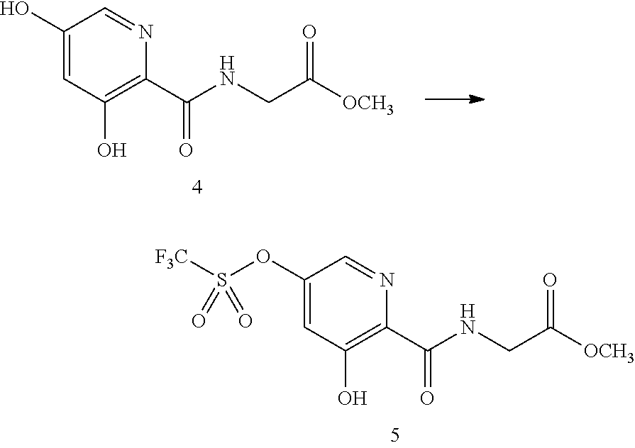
C1(O)=CC(O)=C(C(NCC([OCH3])=O)=O)N=C1.C1(OS([F3C])(=O)=O)=CC(O)=C(C(NCC([OCH3])=O)=O)N=C1
